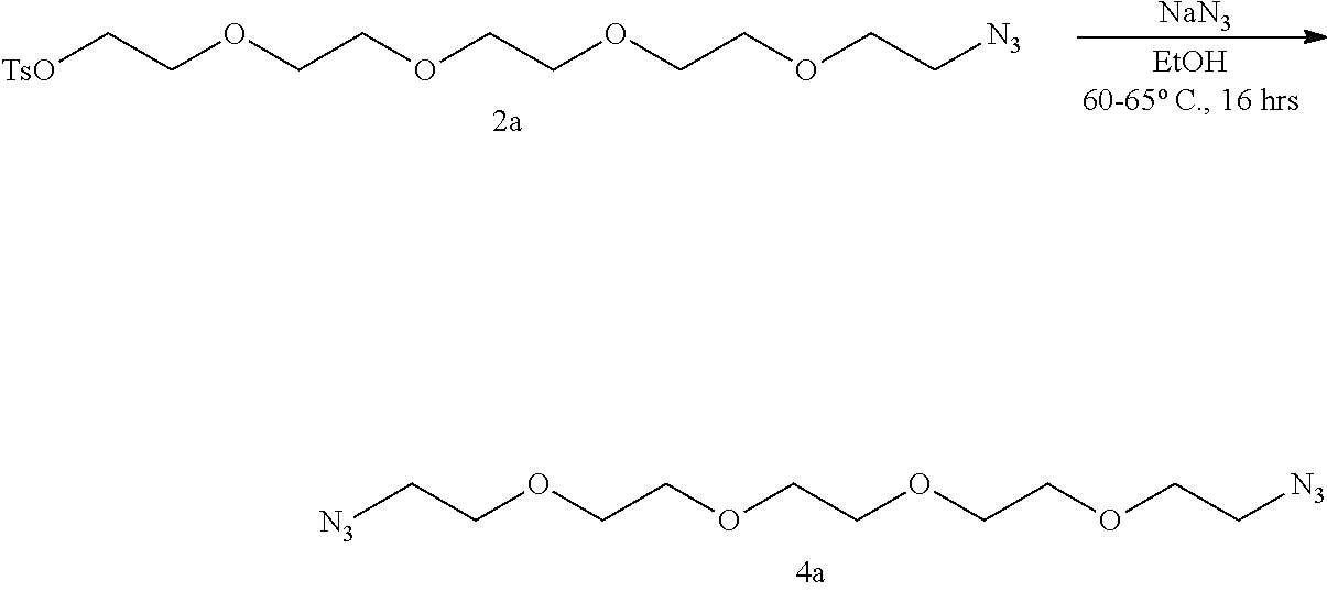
[NaN3].[TsO]CCOCCOCCOCCOCC[N3].[N3]CCOCCOCCOCCOCC[N3]
